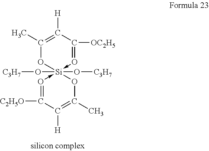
C1(C)=C([H])C([OC2H5])=O->[Si]2(O[C3H7])(O[C3H7])(-O=C([C2H5O])C([H])=C(C)O2)O1
